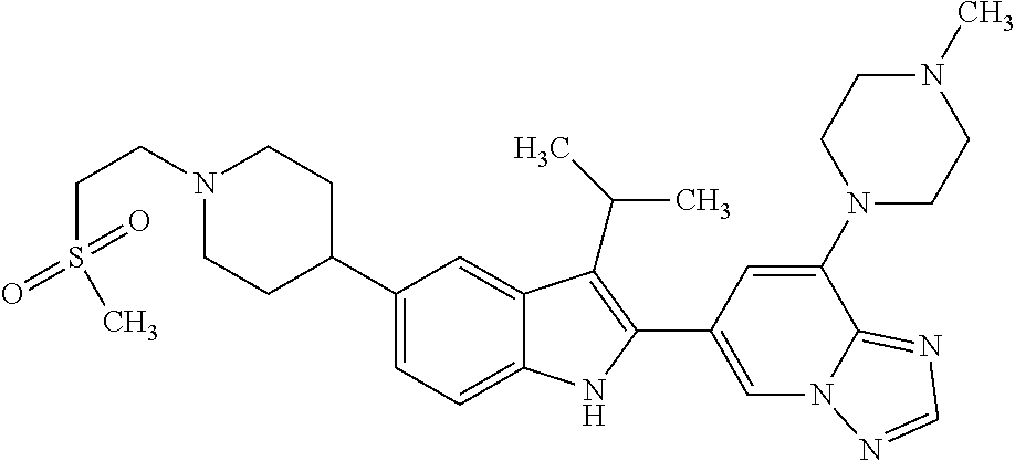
N1(CCS(=O)(=O)C)CCC(C2=CC=C3C(=C2)C(C(C)C)=C(C2=CN4C(=NC=N4)C(N4CCN(C)CC4)=C2)N3)CC1
